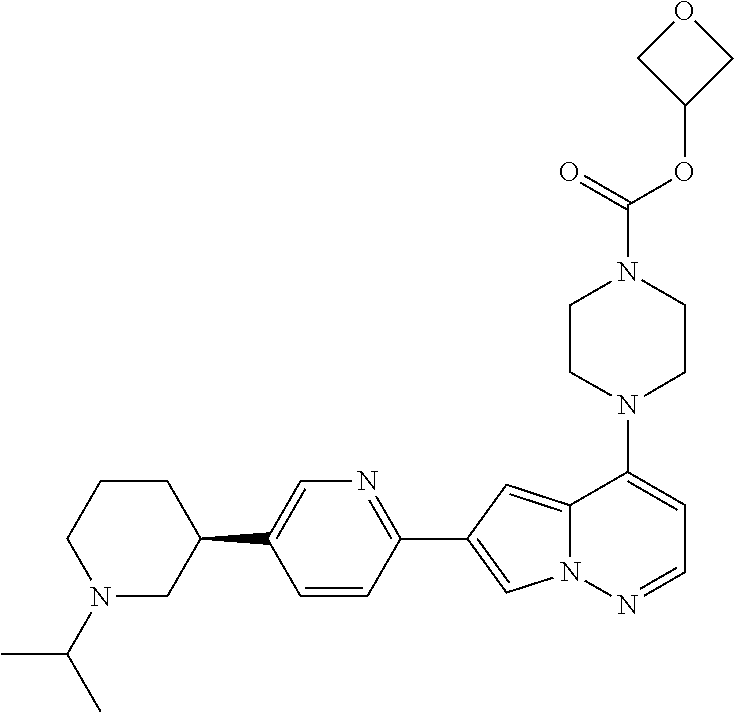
N1(C2=CC=NN3C2=CC(C2=NC=C(C4CCCN(C(C)C)C4)C=C2)=C3)CCN(C(OC2COC2)=O)CC1
